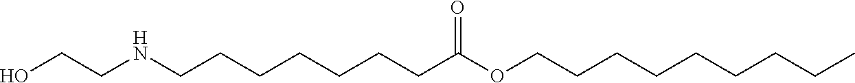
N(CCCCCCCC(OCCCCCCCCC)=O)CCO
